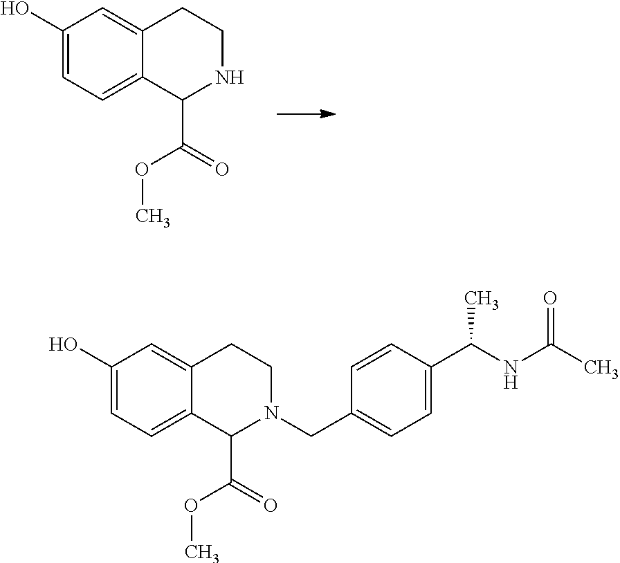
C1(O)=CC=C2C(=C1)CCNC2C(=O)OC.C(C1=CC=C(C(NC(C)=O)C)C=C1)N1C(C(=O)OC)C2=CC=C(O)C=C2CC1
